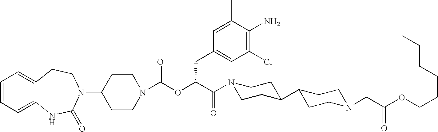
C1(N2C(=O)NC3=CC=CC=C3CC2)CCN(C(OC(C(=O)N2CCC(C3CCN(CC(OCCCCCC)=O)CC3)CC2)CC2=CC(Cl)=C(N)C(C)=C2)=O)CC1
